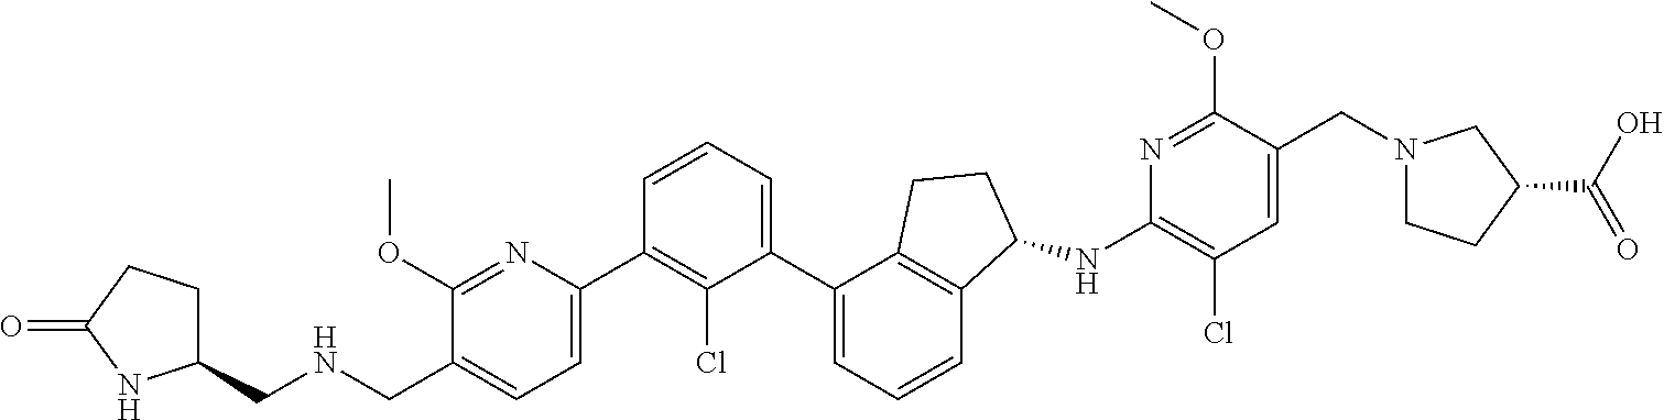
C1(CNCC2=CC=C(C3=C(Cl)C(C4=CC=CC5=C4CCC5NC4=C(Cl)C=C(CN5CCC(C(O)=O)C5)C(OC)=N4)=CC=C3)N=C2OC)CCC(=O)N1
